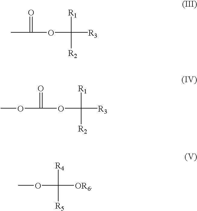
CC(=O)OC([R1])([R2])[R3].O(C(=O)OC([R1])([R2])[R3])C.COC([R4])([R5])[OR6]
